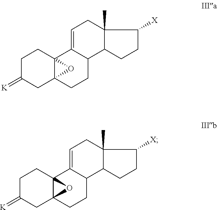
C1C(=[K])CC23C(C1)(C1=CCC4(C)C(C1CC2)CCC4[X])O3.C1C(=[K])CC23C(C1)(C1=CCC4(C)C(C1CC2)CCC4[X])O3
